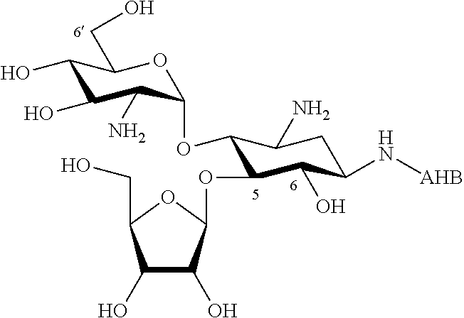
C1(O)C(O)C(OC2C(OC3C(N)C(O)C(O)C(CO)O3)C(N)CC(N[AHB])C2O)OC1CO
